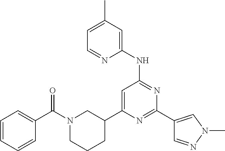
N1=C(C2=CN(C)N=C2)N=C(NC2=CC(C)=CC=N2)C=C1C1CN(C(C2=CC=CC=C2)=O)CCC1
